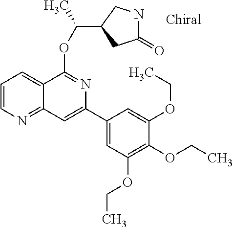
C1(C2=CC3=NC=CC=C3C(OC(C)C3CC(=O)NC3)=N2)=CC(OCC)=C(OCC)C(OCC)=C1
